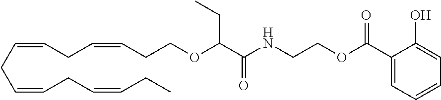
O=C(NCCOC(C1=CC=CC=C1O)=O)C(OCCC=CCC=CCC=CCC=CCC)CC
